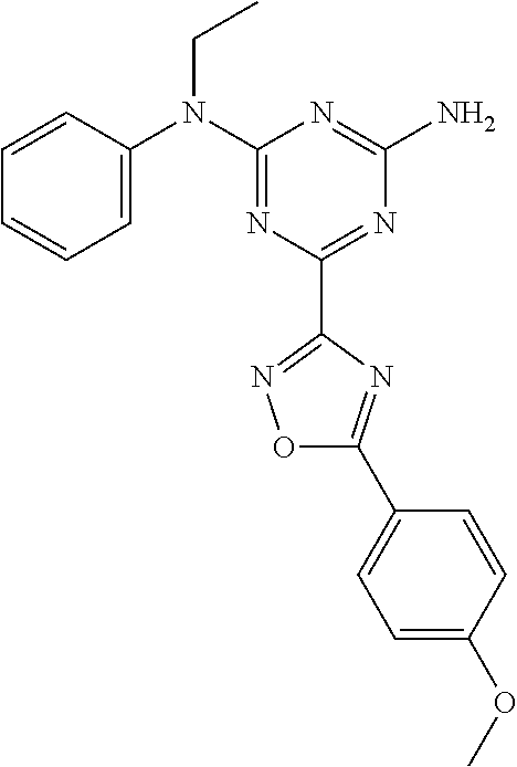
C1=CC(N(C2=NC(C3=NOC(C4=CC=C(OC)C=C4)=N3)=NC(N)=N2)CC)=CC=C1
